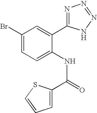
C(=O)(NC1=CC=C(Br)C=C1C1=NN=NN1)C1=CC=CS1
